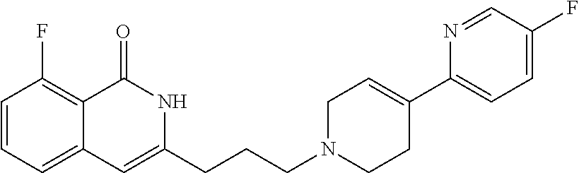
C1=CC=C2C(=C1F)C(=O)NC(CCCN1CC=C(C3=CC=C(F)C=N3)CC1)=C2
